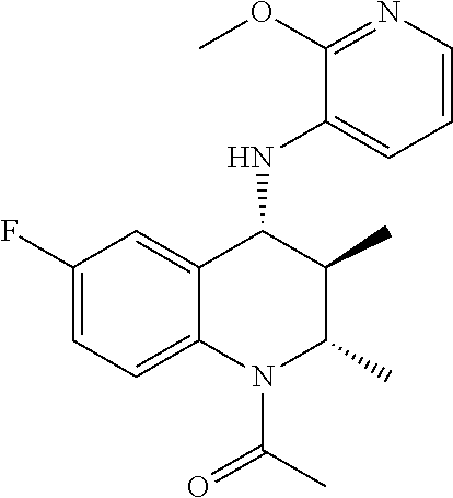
C1(OC)=NC=CC=C1NC1C(C)C(C)N(C(=O)C)C2=CC=C(F)C=C12
